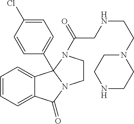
C1=CC=C2C(=C1)C(=O)N1CCN(C(=O)CNCCN3CCNCC3)C21C1=CC=C(Cl)C=C1
